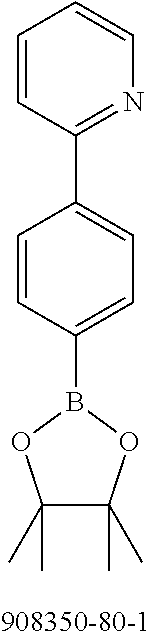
C1=CC(C2=CC=C(B3OC(C)(C)C(C)(C)O3)C=C2)=NC=C1
